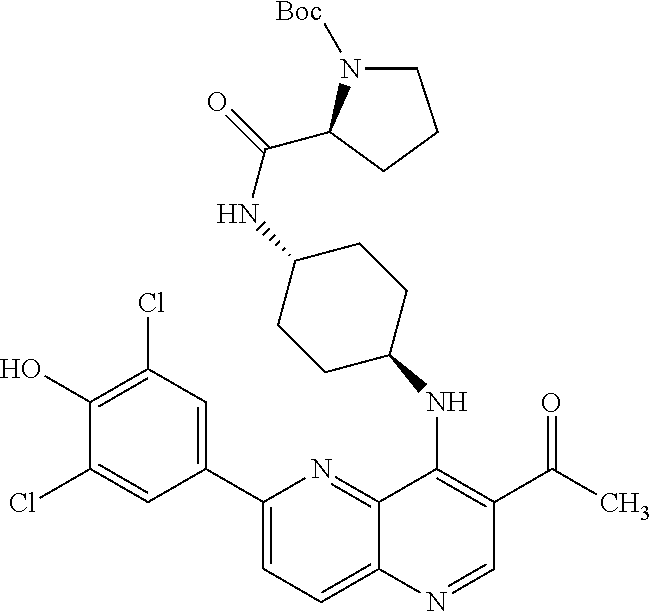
C1(C2=CC(Cl)=C(O)C(Cl)=C2)=CC=C2C(=N1)C(NC1CCC(NC(=O)C3N([Boc])CCC3)CC1)=C(C(=O)C)C=N2
